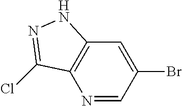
N1=CC(Br)=CC2=C1C(Cl)=NN2
